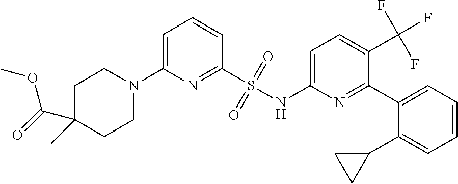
N1(C2=CC=CC(S(NC3=CC=C(C(F)(F)F)C(C4=CC=CC=C4C4CC4)=N3)(=O)=O)=N2)CCC(C(OC)=O)(C)CC1
